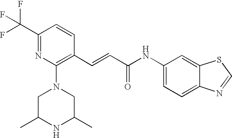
C(=CC(=O)NC1=CC=C2C(=C1)SC=N2)C1=C(N2CC(C)NC(C)C2)N=C(C(F)(F)F)C=C1
